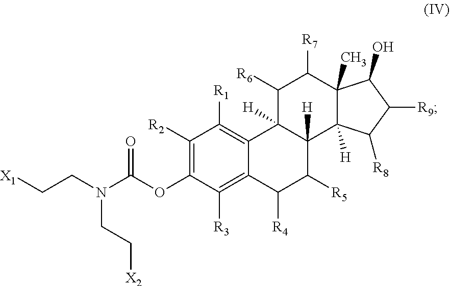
[X1]CCN(C(OC1=C([R2])C([R1])=C2C(=C1[R3])C([R4])C([R5])C1([H])C2([H])C([R6])C([R7])C2(C)C1([H])C([R8])C([R9])C2O)=O)CC[X2]
